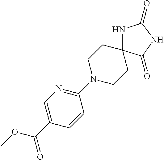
C1N(C2=NC=C(C(OC)=O)C=C2)CCC2(C1)NC(=O)NC2=O
